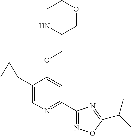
C1(C2CC2)=CN=C(C2=NOC(C(C)(C)C)=N2)C=C1OCC1COCCN1
